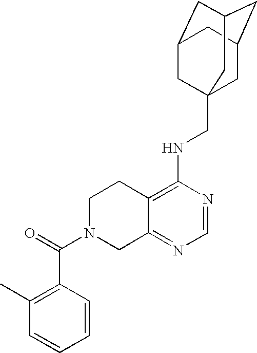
C12=C(NCC34CC5CC(CC(C3)C5)C4)N=CN=C1CN(C(=O)C1=C(C)C=CC=C1)CC2
